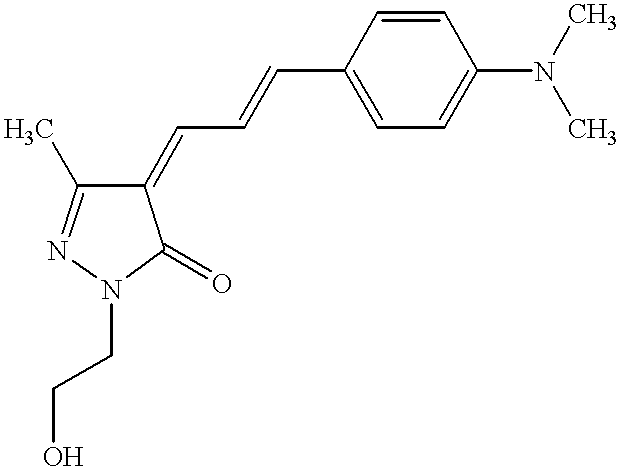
C1(=CC=CC2=CC=C(N(C)C)C=C2)C(C)=NN(CCO)C1=O
